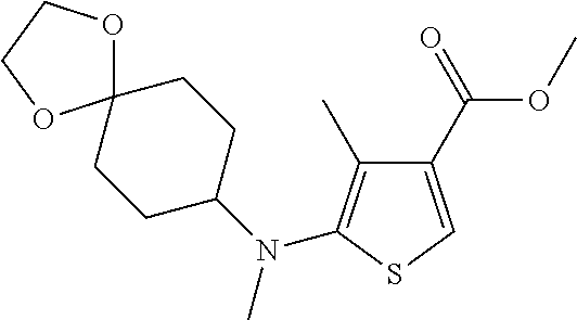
C1(C(=O)OC)=CSC(N(C)C2CCC3(CC2)OCCO3)=C1C
